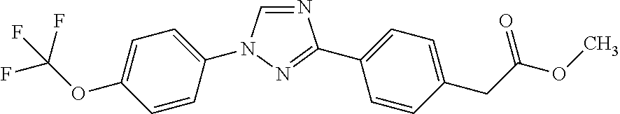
C1=CC(N2C=NC(C3=CC=C(CC(OC)=O)C=C3)=N2)=CC=C1OC(F)(F)F
